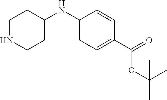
C1NCCC(NC2=CC=C(C(OC(C)(C)C)=O)C=C2)C1
